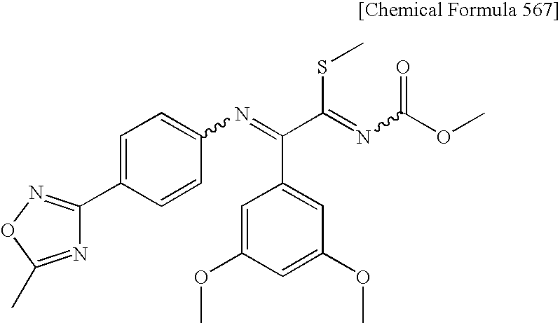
C1=C(C2=NOC(C)=N2)C=CC(N=C(C(=NC(OC)=O)SC)C2=CC(OC)=CC(OC)=C2)=C1
